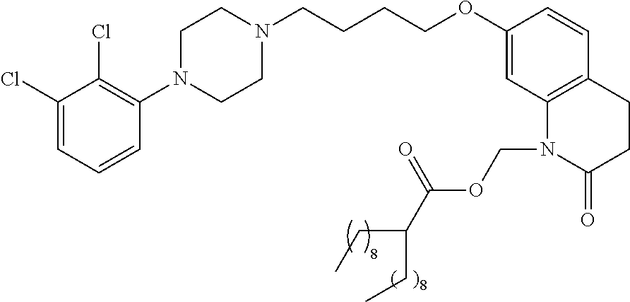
C1=C(Cl)C(Cl)=C(N2CCN(CCCCOC3=CC4=C(C=C3)CCC(=O)N4COC(=O)C(CC)CC)CC2)C=C1
